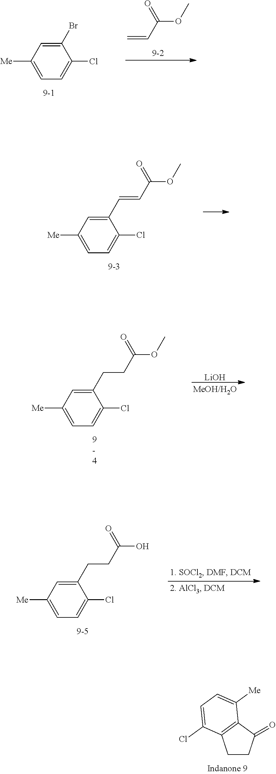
C1CC(=O)C2=C1C(Cl)=CC=C2[Me].C1=C([Me])C=C(C=CC(OC)=O)C(Cl)=C1.C1=C([Me])C=C(CCC(OC)=O)C(Cl)=C1.[LiOH].C1=C([Me])C=C(CCC(O)=O)C(Cl)=C1.C1=C([Me])C=C(Br)C(Cl)=C1.C=CC(OC)=O
